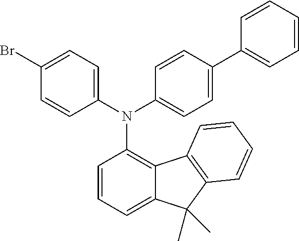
N(C1=C2C(=CC=C1)C(C)(C)C1=C2C=CC=C1)(C1=CC=C(Br)C=C1)C1=CC=C(C2=CC=CC=C2)C=C1
